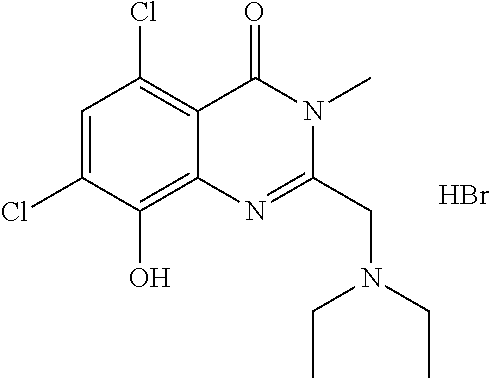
C1=C(Cl)C(O)=C2C(=C1Cl)C(=O)N(C)C(CN(CC)CC)=N2.Br
